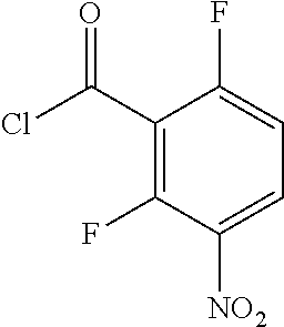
C1(C(Cl)=O)=C(F)C([NO2])=CC=C1F
